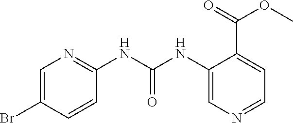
C1=C(Br)C=CC(NC(NC2=CN=CC=C2C(OC)=O)=O)=N1
